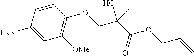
C1=CC(N)=CC([OMe])=C1OCC(C(OCC=C)=O)(O)C
